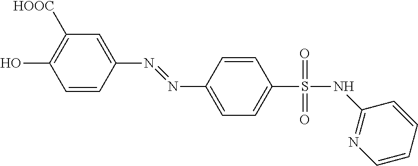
C1=CC(N=NC2=CC=C(S(=O)(=O)NC3=NC=CC=C3)C=C2)=CC([HOOC])=C1O
